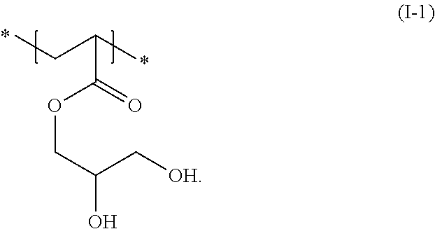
CCC(C)C(=O)OCC(O)C[OH]
